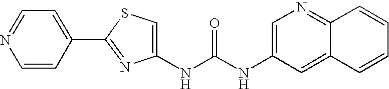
C1(NC(NC2=CN=C3C(=C2)C=CC=C3)=O)=CSC(C2=CC=NC=C2)=N1
